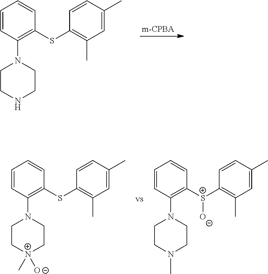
C1=CC(N2CCNCC2)=C(SC2=C(C)C=C(C)C=C2)C=C1.C1=CC(N2CC[N+](C)([O-])CC2)=C(SC2=C(C)C=C(C)C=C2)C=C1.C1=CC(N2CCN(C)CC2)=C([S+](C2=C(C)C=C(C)C=C2)[O-])C=C1
